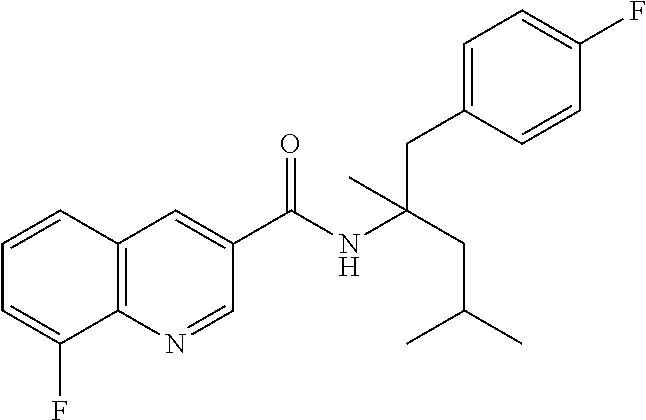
C1=CC2=C(C(F)=C1)N=CC(C(NC(CC(C)C)(CC1=CC=C(F)C=C1)C)=O)=C2
